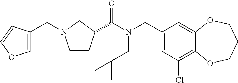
C1(CN(C(=O)C2CCN(CC3=COC=C3)C2)CC(C)C)=CC(Cl)=C2C(=C1)OCCCO2
